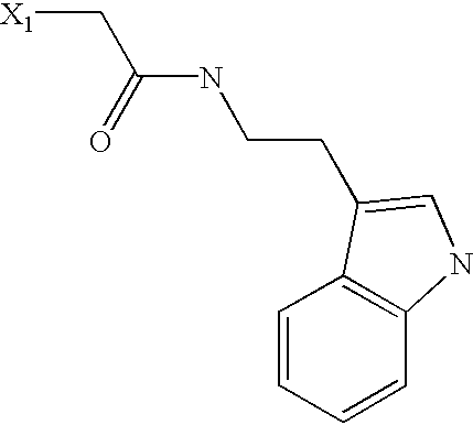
[X1]CC(NCCC1=CNC2=C1C=CC=C2)=O
